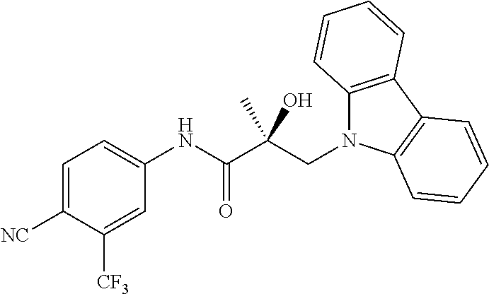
C1=C([NC])C([CF3])=CC(NC(C(CN2C3=C(C4=C2C=CC=C4)C=CC=C3)(C)O)=O)=C1
